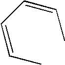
C(=CC)C=CC
